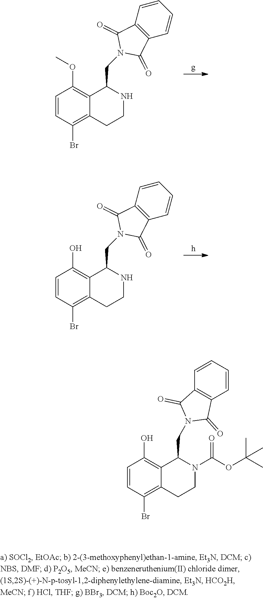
C1=CC(Br)=C2C(=C1OC)C(CN1C(=O)C3=C(C1=O)C=CC=C3)NCC2.C1=CC(Br)=C2C(=C1O)C(CN1C(=O)C3=C(C1=O)C=CC=C3)NCC2.C1=CC(Br)=C2C(=C1O)C(CN1C(=O)C3=C(C1=O)C=CC=C3)N(C(OC(C)(C)C)=O)CC2
